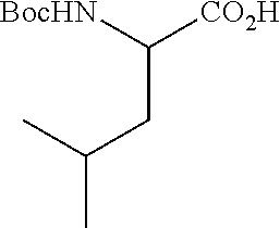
[BocHN]C([CO2H])CC(C)C
